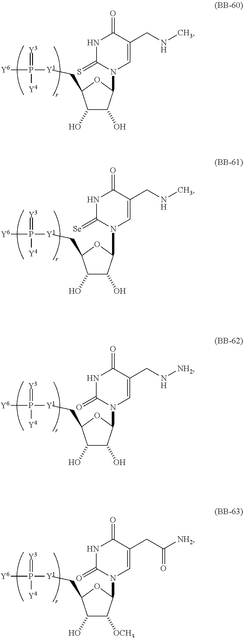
C1(O)C(O)C(N2C=C(CNC)C(=O)NC2=S)OC1C[Y1]P(=[Y3])([Y4])[Y6].C1(O)C(O)C(N2C=C(CNC)C(=O)NC2=[Se])OC1C[Y1]P(=[Y3])([Y4])[Y6].C1(O)C(O)C(N2C=C(CN[NH2])C(=O)NC2=O)OC1C[Y1]P(=[Y3])([Y4])[Y6].C1(O)C([OCH3])C(N2C=C(CC([NH2])=O)C(=O)NC2=O)OC1C[Y1]P(=[Y3])([Y4])[Y6]
